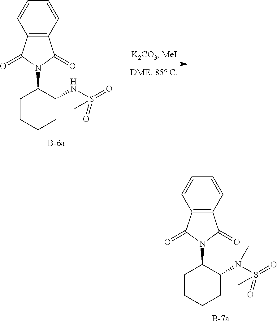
C1(N2C(=O)C3=C(C2=O)C=CC=C3)CCCCC1NS(=O)(=O)C.C1(N2C(=O)C3=C(C2=O)C=CC=C3)CCCCC1N(S(=O)(=O)C)C
